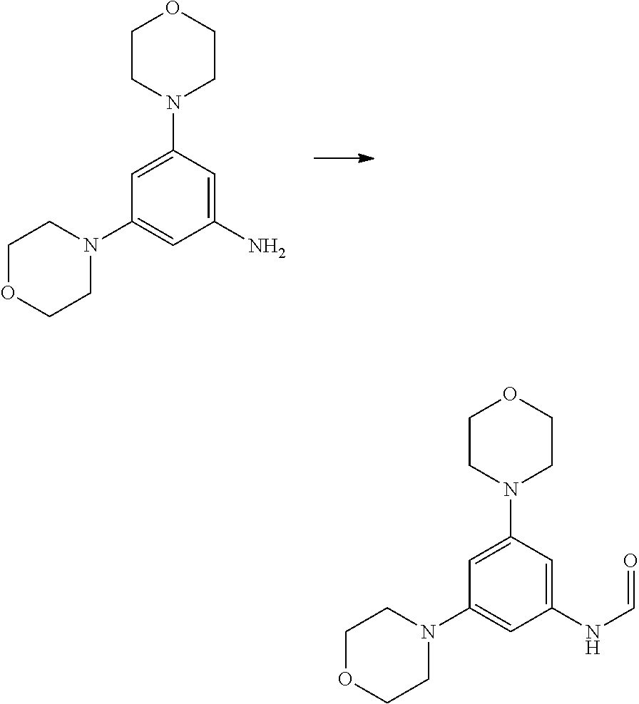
C1(N)=CC(N2CCOCC2)=CC(N2CCOCC2)=C1.C1(NC=O)=CC(N2CCOCC2)=CC(N2CCOCC2)=C1
